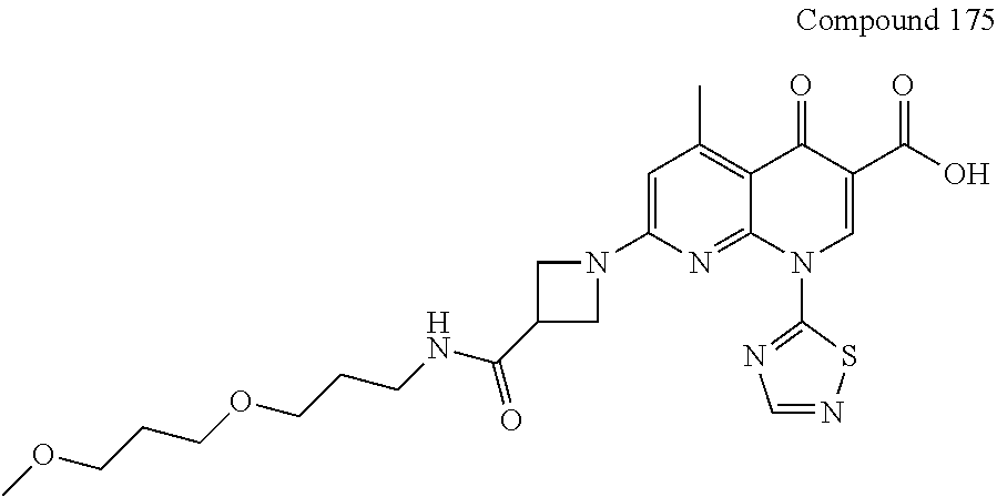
C(CNC(=O)C1CN(C2=CC(C)=C3C(=N2)N(C2=NC=NS2)C=C(C(O)=O)C3=O)C1)COCCCOC
